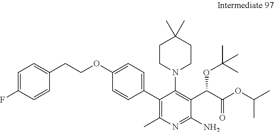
C1=C(F)C=CC(CCOC2=CC=C(C3=C(C)N=C(N)C(C(C(OC(C)C)=O)OC(C)(C)C)=C3N3CCC(C)(C)CC3)C=C2)=C1
